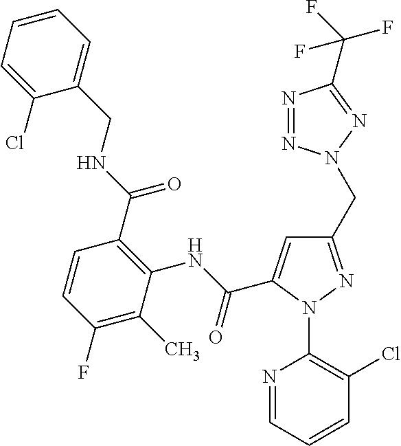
C1(Cl)=CC=CC=C1CNC(C1=C(NC(=O)C2=CC(CN3N=NC(C(F)(F)F)=N3)=NN2C2=C(Cl)C=CC=N2)C(C)=C(F)C=C1)=O
